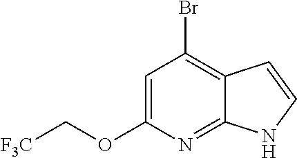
C1=C(OC[F3C])N=C2C(=C1Br)C=CN2
